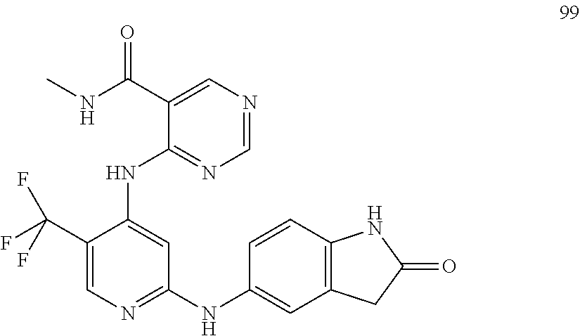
C1(C(NC)=O)=CN=CN=C1NC1=CC(NC2=CC3=C(C=C2)NC(=O)C3)=NC=C1C(F)(F)F
